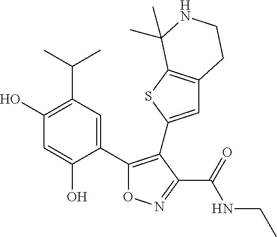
C1(C2=C(C3=CC4=C(S3)C(C)(C)NCC4)C(C(=O)NCC)=NO2)=CC(C(C)C)=C(O)C=C1O
